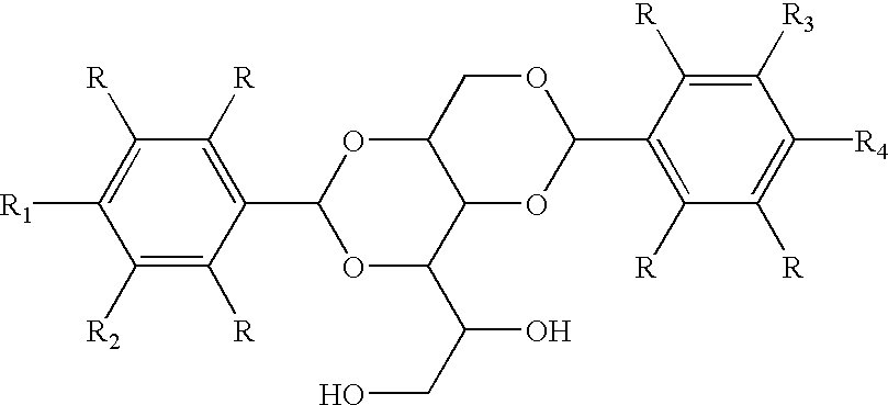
C1([R2])=C([R])C(C2OC(C(CO)O)C3C(O2)COC(C2=C([R])C([R])=C([R4])C([R3])=C2[R])O3)=C([R])C([R])=C1[R1]
